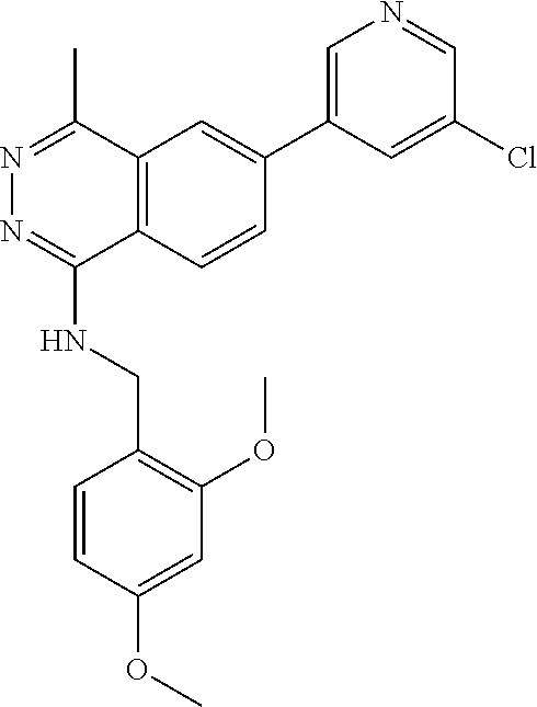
C1=C(C2=CC3=C(C(NCC4=C(OC)C=C(OC)C=C4)=NN=C3C)C=C2)C=C(Cl)C=N1
